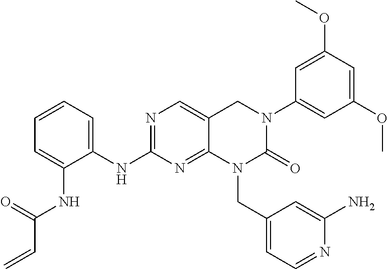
C1=C(NC(C=C)=O)C(NC2=NC=C3C(=N2)N(CC2=CC=NC(N)=C2)C(=O)N(C2=CC(OC)=CC(OC)=C2)C3)=CC=C1
